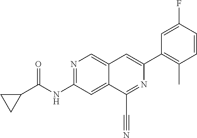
N1=C(NC(C2CC2)=O)C=C2C(=C1)C=C(C1=C(C)C=CC(F)=C1)N=C2C#N
